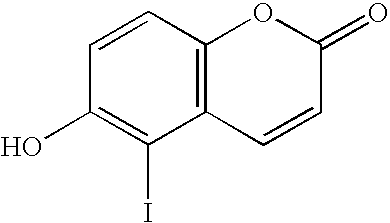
C1=CC2=C(C(I)=C1O)C=CC(=O)O2
